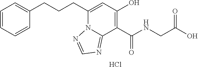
C(CCC1=CC(O)=C(C(NCC(O)=O)=O)C2=NC=NN12)C1=CC=CC=C1.Cl
